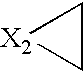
C1C[X2]1
